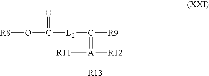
[R8]OC([L2]C([R9])=[A]([R13])([R12])[R11])=O
